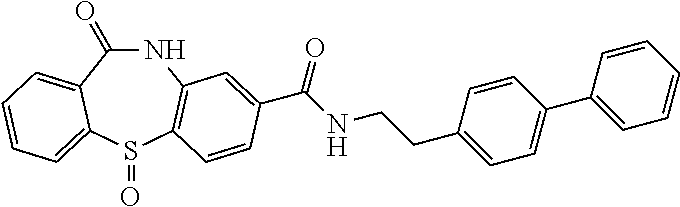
N1C(=O)C2=CC=CC=C2S(=O)C2=C1C=C(C(NCCC1=CC=C(C3=CC=CC=C3)C=C1)=O)C=C2
